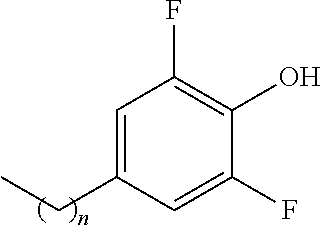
C1(CC)=CC(F)=C(O)C(F)=C1
